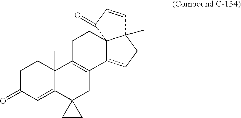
C1C(=O)C=C2C(C)(C1)C1=C(CC23CC3)C2=CCC3(C)C2(CC1)C(=O)C=C3
